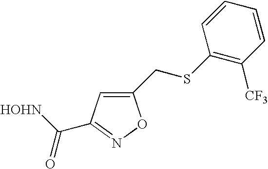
C1(CSC2=C([CF3])C=CC=C2)=CC(C([HOHN])=O)=NO1
